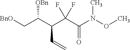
[BnO]CC(C(C(C(N(OC)C)=O)(F)F)C=C)[OBn]
